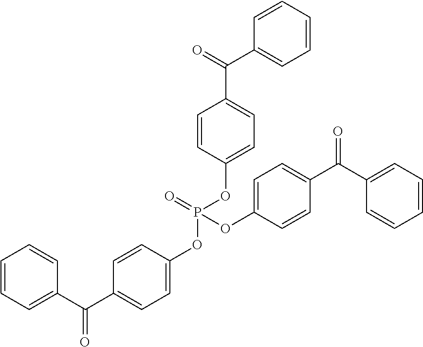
O=P(OC1=CC=C(C(=O)C2=CC=CC=C2)C=C1)(OC1=CC=C(C(=O)C2=CC=CC=C2)C=C1)OC1=CC=C(C(C2=CC=CC=C2)=O)C=C1
